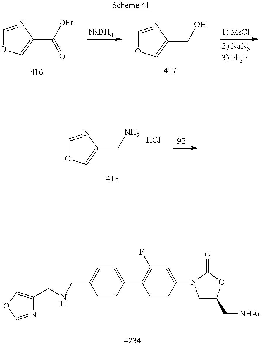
C1=NC(CN)=CO1.Cl.[NaBH4].C1=NC(C([OEt])=O)=CO1.C1=NC(CO)=CO1.N1=COC=C1CNCC1=CC=C(C2=C(F)C=C(N3CC(C[NHAc])OC3=O)C=C2)C=C1
